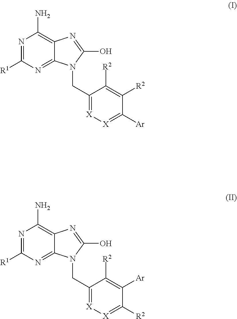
N1=C([R1])N=C2C(=C1N)N=C(O)N2CC1=[X][X]=C([Ar])C([R2])=C1[R2].N1=C([R1])N=C2C(=C1N)N=C(O)N2CC1=[X][X]=C([R2])C([Ar])=C1[R2]
